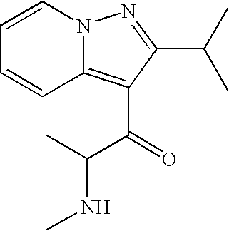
C1=CN2C(=C(C(=O)C(C)NC)C(C(C)C)=N2)C=C1
